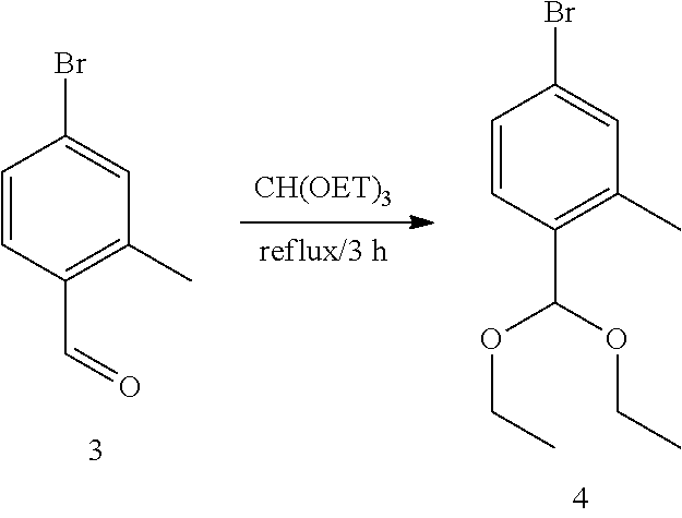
C1=CC(C=O)=C(C)C=C1Br.[CH(OET)3].[reflux/3 h].C1=CC(C(OCC)OCC)=C(C)C=C1Br
